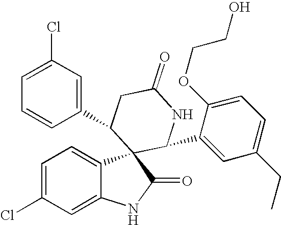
C1=C(Cl)C=C2C(=C1)C1(C(=O)N2)C(C2=CC(CC)=CC=C2OCCO)NC(=O)CC1C1=CC(Cl)=CC=C1
